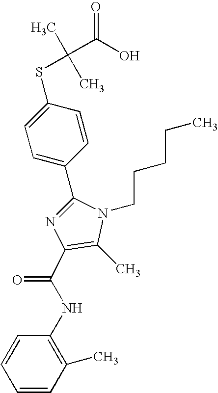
C1(C2=CC=C(SC(C)(C)C(O)=O)C=C2)=NC(C(NC2=C(C)C=CC=C2)=O)=C(C)N1CCCCC
